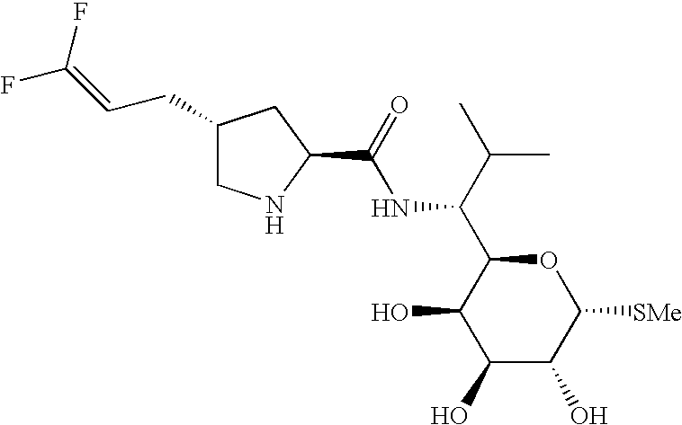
C1(O)C(O)C([SMe])OC(C(C(C)C)NC(C2CC(CC=C(F)F)CN2)=O)C1O
